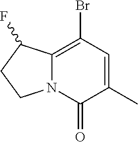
C12=C(Br)C=C(C)C(=O)N1CCC2F
